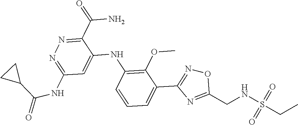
C1(C(N)=O)=NN=C(NC(=O)C2CC2)C=C1NC1=C(OC)C(C2=NOC(CNS(CC)(=O)=O)=N2)=CC=C1
